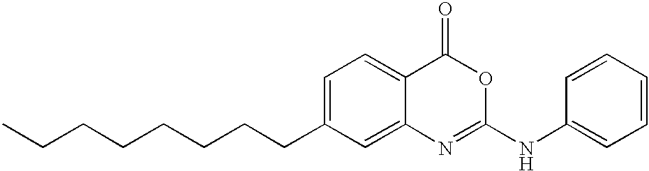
C1=C(CCCCCCCC)C=C2C(=C1)C(=O)OC(NC1=CC=CC=C1)=N2
